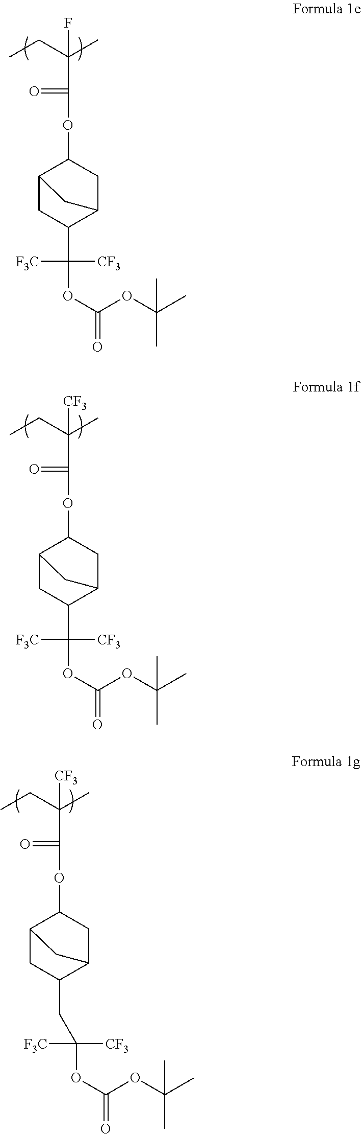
CCC(C)(C(OC1C2CC(C(OC(=O)OC(C)(C)C)([F3C])[CF3])C(C1)C2)=O)[CF3].CCC(C)(C(OC1C2CC(CC(OC(=O)OC(C)(C)C)([F3C])[CF3])C(C1)C2)=O)[CF3].CCC(C)(C(OC1C2CC(C(OC(=O)OC(C)(C)C)([F3C])[CF3])C(C1)C2)=O)F
